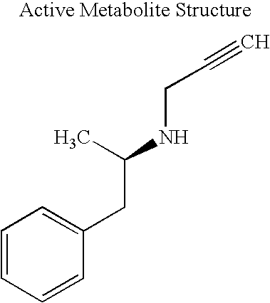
C1=CC=CC(CC(NCC#C)C)=C1
